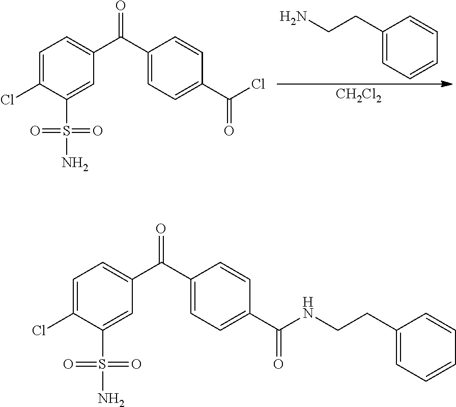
C1=C(Cl)C(S(=O)(=O)N)=CC(C(C2=CC=C(C(Cl)=O)C=C2)=O)=C1.C1(CCN)=CC=CC=C1.[CH2Cl2].C1=C(Cl)C(S(=O)(=O)N)=CC(C(C2=CC=C(C(NCCC3=CC=CC=C3)=O)C=C2)=O)=C1
